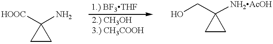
C1CC1(N)[HOOC].C1CC1(CO)[NH2AcOH]
